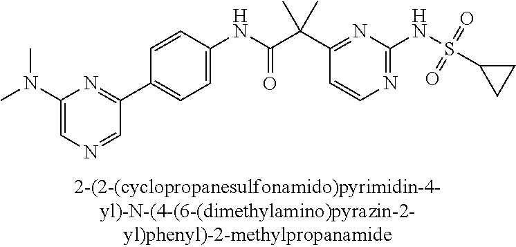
N1=C(NS(=O)(=O)C2CC2)N=C(C(C(NC2=CC=C(C3=NC(N(C)C)=CN=C3)C=C2)=O)(C)C)C=C1
